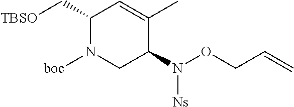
C1(C[TBSO])N([boc])CC(N([Ns])OCC=C)C(C)=C1
